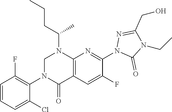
N1(CC)C(CO)=NN(C2=NC3=C(C(=O)N(C4=C(F)C=CC=C4Cl)CN3C(CCC)C)C=C2F)C1=O
